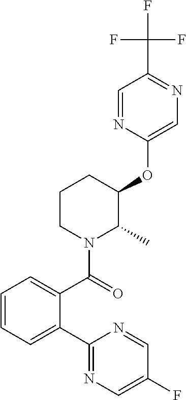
C1(OC2C(C)N(C(=O)C3=CC=CC=C3C3=NC=C(F)C=N3)CCC2)=CN=C(C(F)(F)F)C=N1
